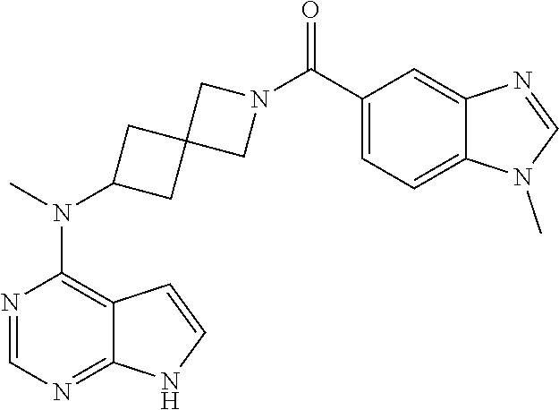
N1=CN=C2C(=C1N(C)C1CC3(C1)CN(C(C1=CC=C4C(=C1)N=CN4C)=O)C3)C=CN2
